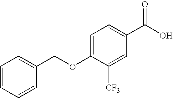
C1=C(OCC2=CC=CC=C2)C([CF3])=CC(C(O)=O)=C1
